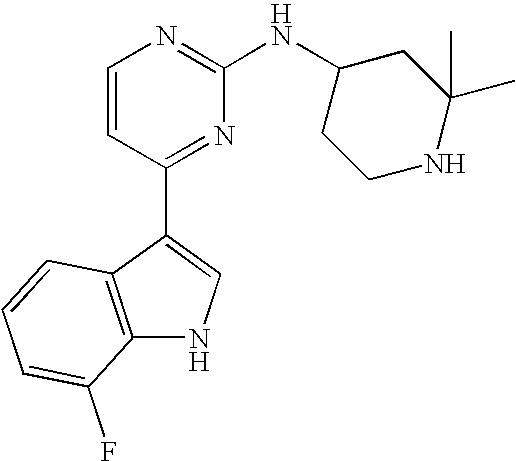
C1=CC(C2=CNC3=C2C=CC=C3F)=NC(NC2CCNC(C)(C)C2)=N1
